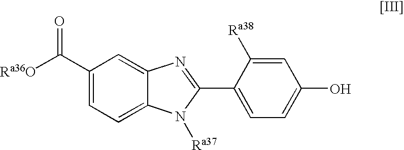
[Ra36O]C(C1=CC=C2C(=C1)N=C(C1=CC=C(O)C=C1[Ra38])N2[Ra37])=O
